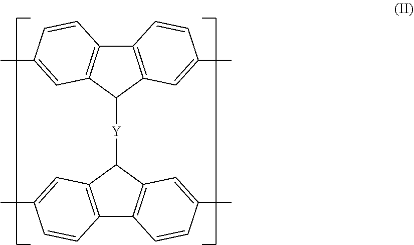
C12=C(C([Y]C3C4=C(C5=C3C=C(C)C=C5)C=CC(C)=C4)C3=C1C=CC(C)=C3)C=C(C)C=C2
